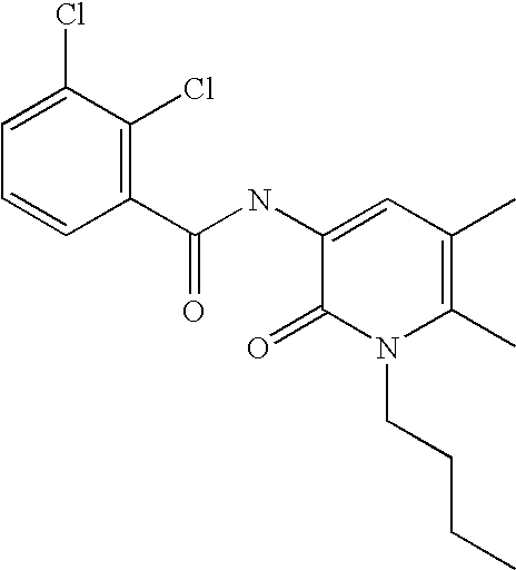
C1=C(Cl)C(Cl)=C(C(NC2=CC(C)=C(C)N(CCCC)C2=O)=O)C=C1
